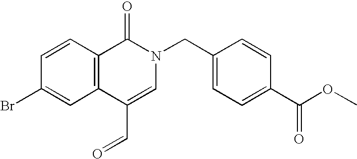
C1=CC(Br)=CC2=C1C(=O)N(CC1=CC=C(C(OC)=O)C=C1)C=C2C=O
